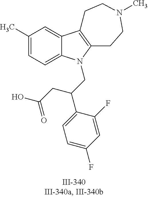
C12=CC(C)=CC=C1N(CC(C1=CC=C(F)C=C1F)CC(O)=O)C1=C2CCN(C)CC1
